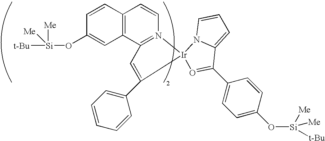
C12=C(C3=N(C=C1)[Ir]1(C(C4=CC=CC=C4)=C3)N3C(=CC=C3)C(C3=CC=C(O[Si]([t-Bu])([Me])[Me])C=C3)=O1)C=C(O[Si]([t-Bu])([Me])[Me])C=C2
